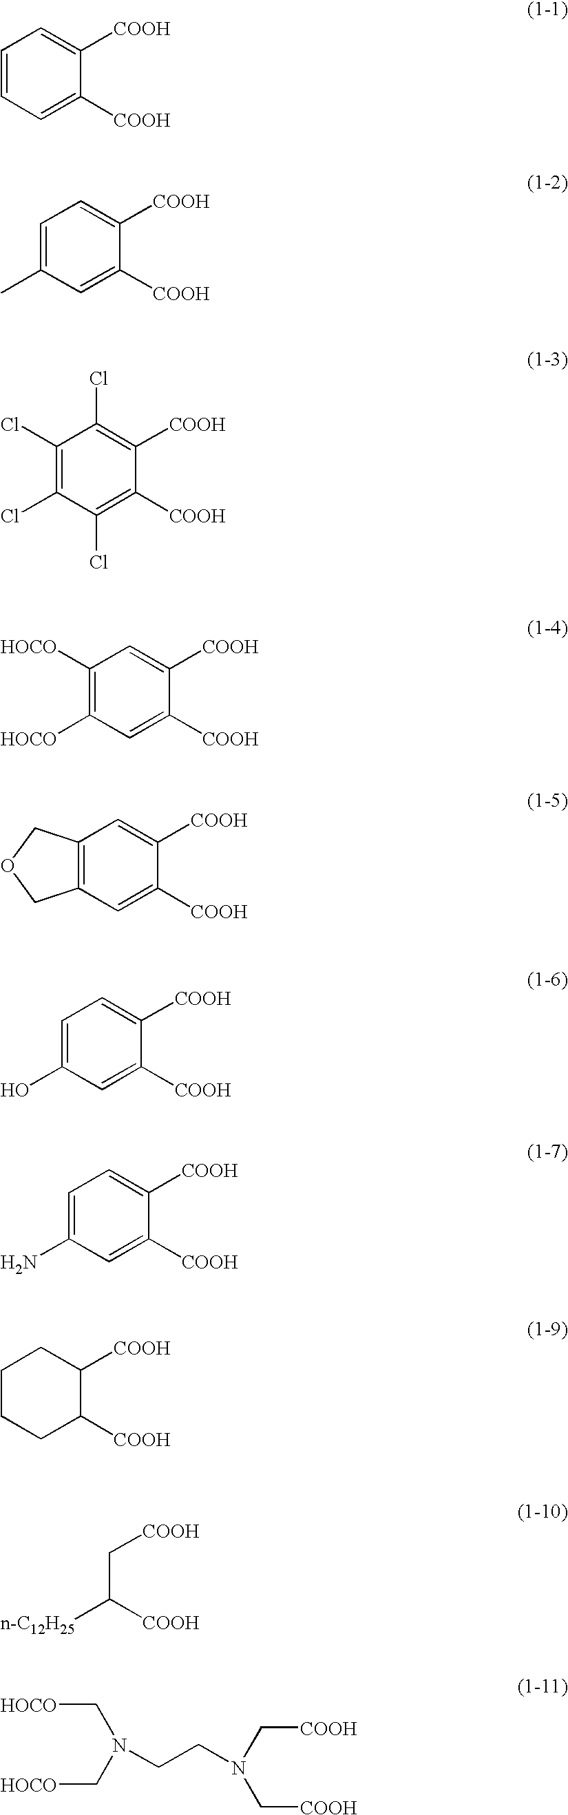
C1=CC=C([COOH])C([COOH])=C1.C1=C(C)C=C([COOH])C([COOH])=C1.C1(Cl)=C(Cl)C(Cl)=C([COOH])C([COOH])=C1Cl.C1([HOCO])=C([HOCO])C=C([COOH])C([COOH])=C1.C12=C(C=C([COOH])C([COOH])=C1)COC2.C1=C(O)C=C([COOH])C([COOH])=C1.C1=C(N)C=C([COOH])C([COOH])=C1.C1CCC([COOH])C([COOH])C1.C(C([n-C12H25])[COOH])[COOH].C(N(C[HOCO])CCN(C[COOH])C[COOH])[HOCO]
